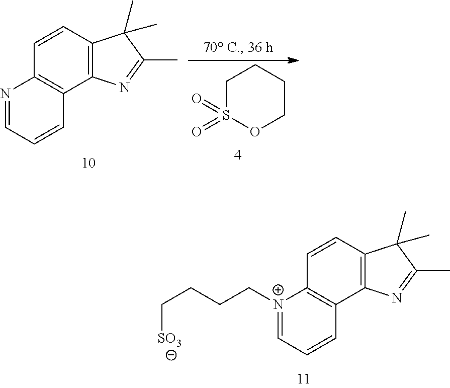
C12=C(C=CC3=C1C=CC=N3)C(C)(C)C(C)=N2.C1S(=O)(=O)OCCC1.C12=C(C=CC3=C1C=CC=[N+]3CCCC[SO3])C(C)(C)C(C)=N2
